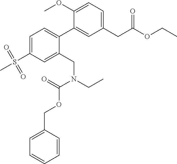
C1=C(S(C)(=O)=O)C=C(CN(CC)C(=O)OCC2=CC=CC=C2)C(C2=CC(CC(OCC)=O)=CC=C2OC)=C1
